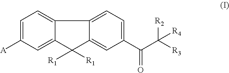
C1=C([A])C=C2C(=C1)C1=CC=C(C(C([R3])([R2])[R4])=O)C=C1C2([R1])[R1]
